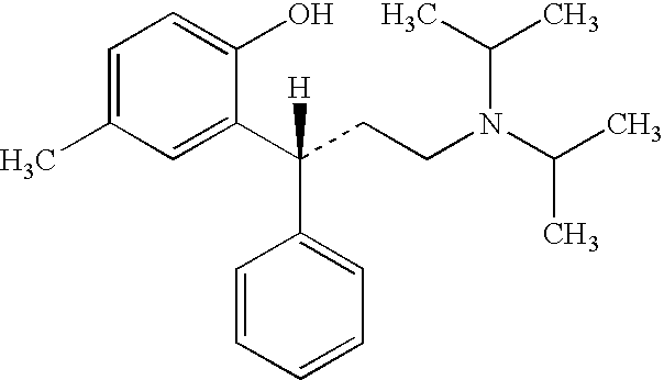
C1=C(C)C=C(C(CCN(C(C)C)C(C)C)(C2=CC=CC=C2)[H])C(O)=C1
